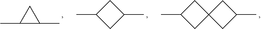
CC1CC2(C1)CC(C)C2.CC1CC(C)C1.C1(C)C(C)C1
